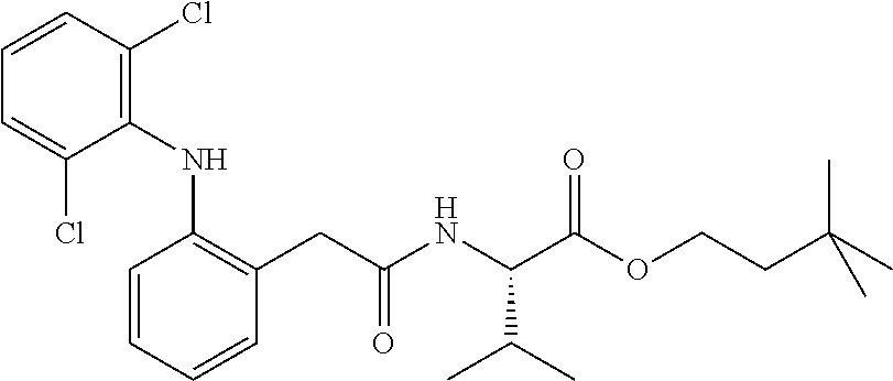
C(C(NC(C(OCCC(C)(C)C)=O)C(C)C)=O)C1=C(NC2=C(Cl)C=CC=C2Cl)C=CC=C1
